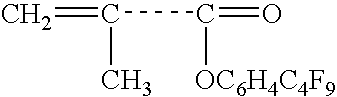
C(C(=O)[OC6H4C4F9])(=C)C
